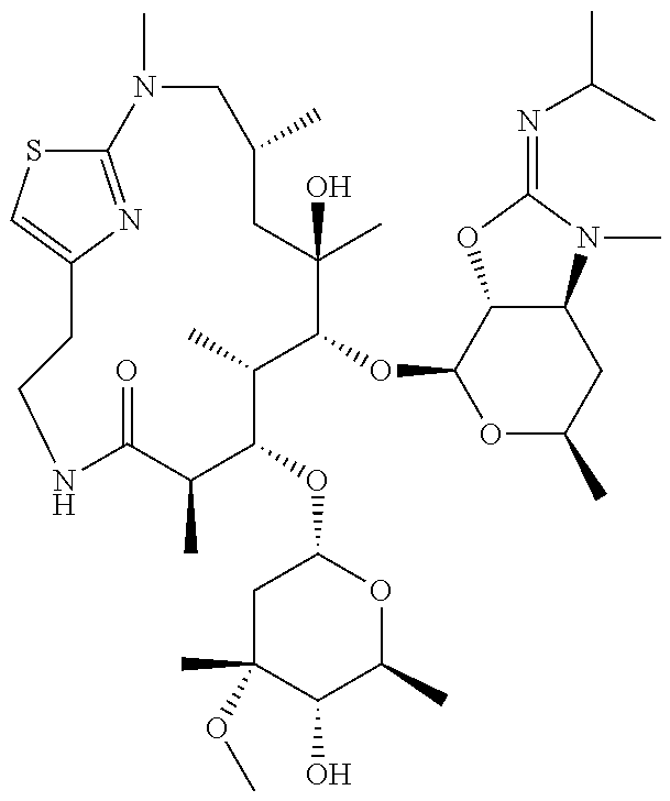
C12=NC(=CS1)CCNC(=O)C(C)C(OC1CC(C)(OC)C(O)C(C)O1)C(C)C(OC1OC(C)CC3C1OC(=NC(C)C)N3C)C(C)(O)CC(C)CN2C
